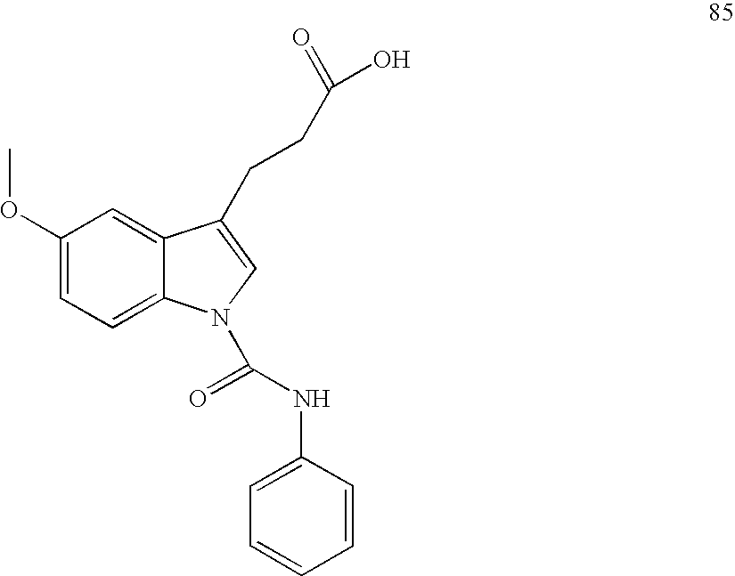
C1(OC)=CC=C2C(=C1)C(CCC(O)=O)=CN2C(NC1=CC=CC=C1)=O
